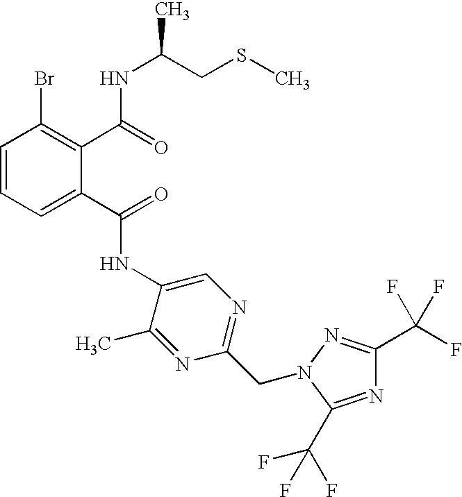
C1=CC=C(C(=O)NC2=CN=C(CN3N=C(C(F)(F)F)N=C3C(F)(F)F)N=C2C)C(C(=O)NC(CSC)C)=C1Br
